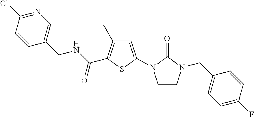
C1=C(N2CCN(CC3=CC=C(F)C=C3)C2=O)SC(C(NCC2=CN=C(Cl)C=C2)=O)=C1C
